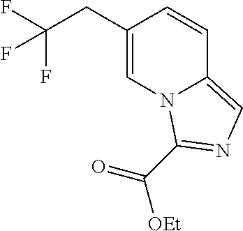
C1(CC(F)(F)F)=CN2C(=CN=C2C(=O)[OEt])C=C1
